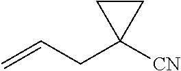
C=CCC1([CN])CC1
